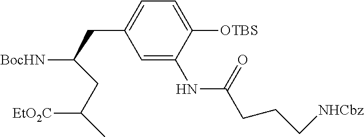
C(CCC[NHCbz])(NC1=CC(CC([BocHN])CC([EtO2C])C)=CC=C1[OTBS])=O
